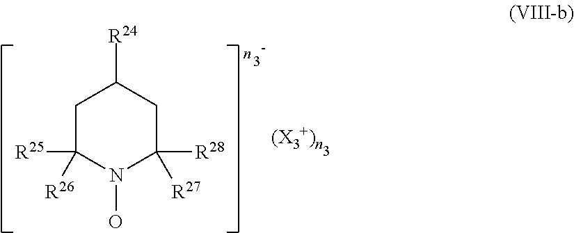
C1C([R25])([R26])N(O)C([R28])([R27])CC1[R24]
